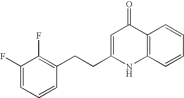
C1(F)=CC=CC(CCC2=CC(=O)C3=C(N2)C=CC=C3)=C1F
